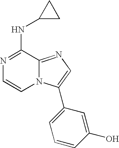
N1=C(NC2CC2)C2=NC=C(C3=CC=CC(O)=C3)N2C=C1
